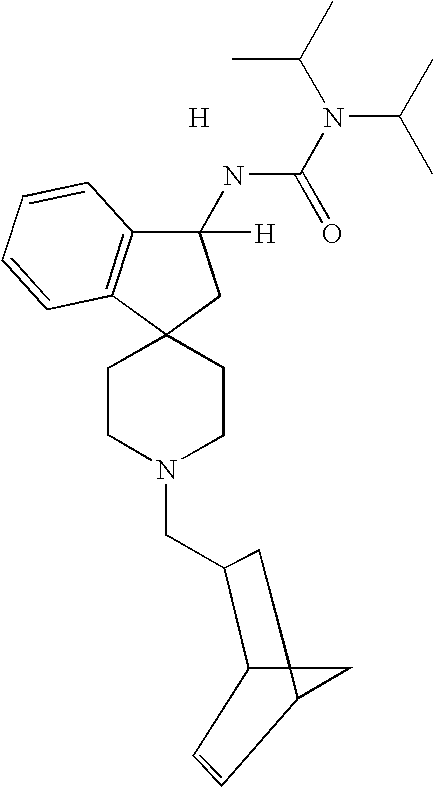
C12(CC(NC(N(C(C)C)C(C)C)=O)([H])C3=C1C=CC=C3)CCN(CC1C3C4(C(C=C3)C4)C1)CC2.[H]
